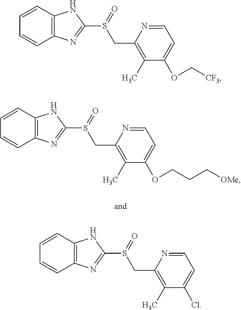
C1=CC2=C(C=C1)NC(S(=O)CC1=C(C)C(OC[CF3])=CC=N1)=N2.C1=CC2=C(C=C1)NC(S(=O)CC1=C(C)C(OCCC[OMe])=CC=N1)=N2.C1=CC2=C(C=C1)NC(S(=O)CC1=C(C)C(Cl)=CC=N1)=N2
